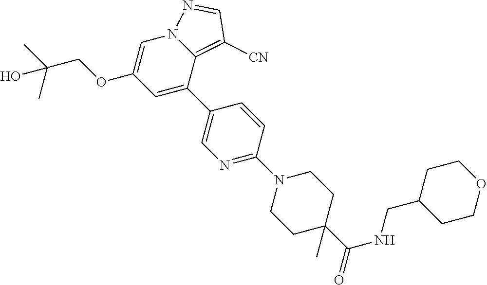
C1=C(C2=CN=C(N3CCC(C(=O)NCC4CCOCC4)(C)CC3)C=C2)C2=C([CN])C=NN2C=C1OCC(C)(C)O
